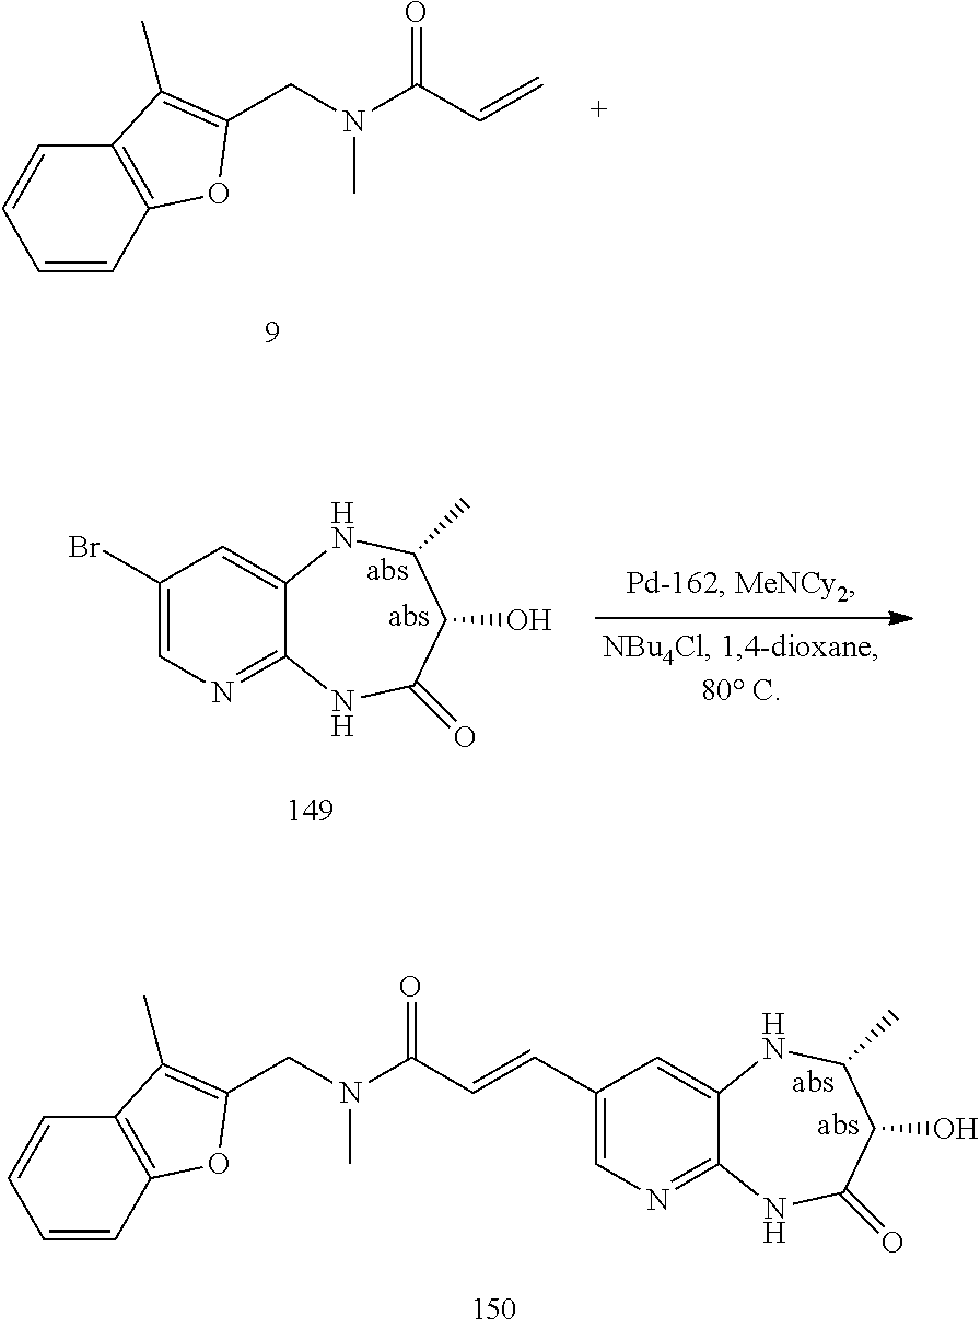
C1=CC2=C(C=C1)C(C)=C(CN(C(C=C)=O)C)O2.C1(Br)=CN=C2C(=C1)NC(C)C(O)C(=O)N2.C1(C=CC(N(CC2=C(C)C3=C(C=CC=C3)O2)C)=O)=CN=C2C(=C1)NC(C)C(O)C(=O)N2
